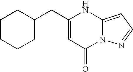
C(C1=CC(=O)N2C(=CC=N2)N1)C1CCCCC1
